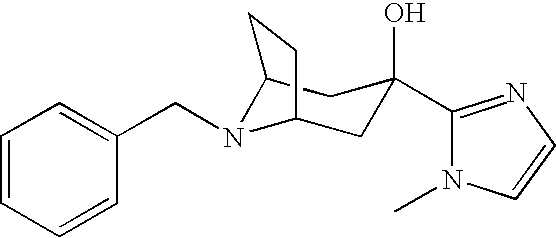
C1=CC=CC(CN2C3CC(O)(C4=NC=CN4C)CC2CC3)=C1
